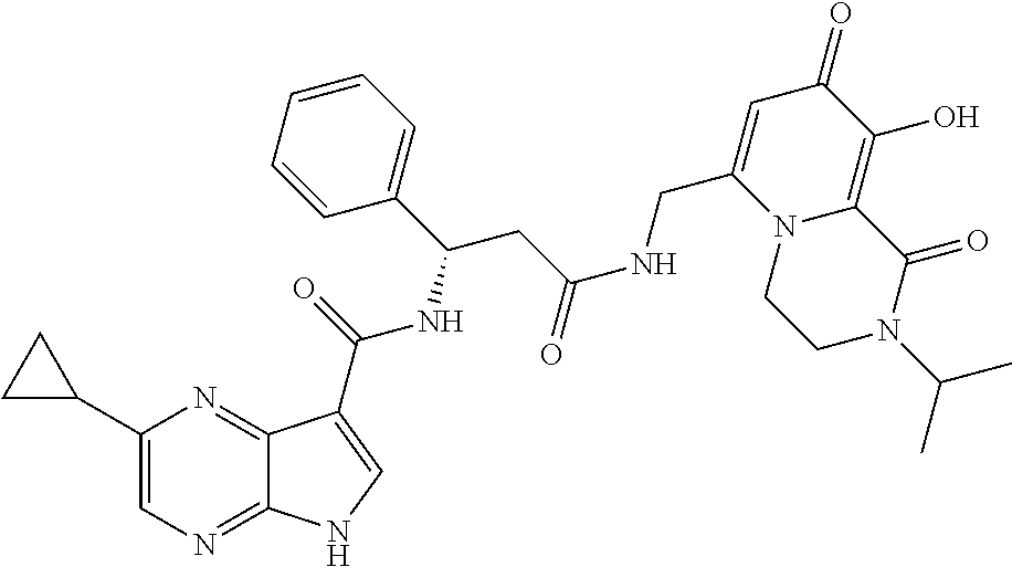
N12C(=C(O)C(=O)C=C1CNC(CC(C1=CC=CC=C1)NC(=O)C1=CNC3=NC=C(C4CC4)N=C31)=O)C(=O)N(C(C)C)CC2
